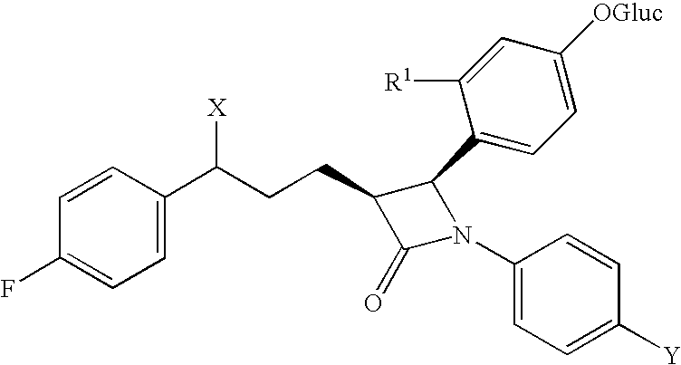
C1=CC(C(CCC2C(=O)N(C3=CC=C([Y])C=C3)C2C2=CC=C([OGluc])C=C2[R1])[X])=CC=C1F
